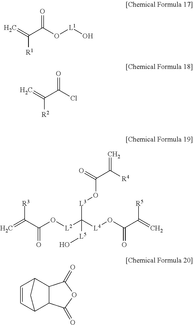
[R1]C(=C)C(O[L1]O)=O.C(C(Cl)=O)(=C)[R2].[R3]C(C(O[L2]C([L4]OC(C(=C)[R5])=O)([L3]OC(C([R4])=C)=O)[L5]O)=O)=C.C1=CC2C3C(C1C2)C(=O)OC3=O
